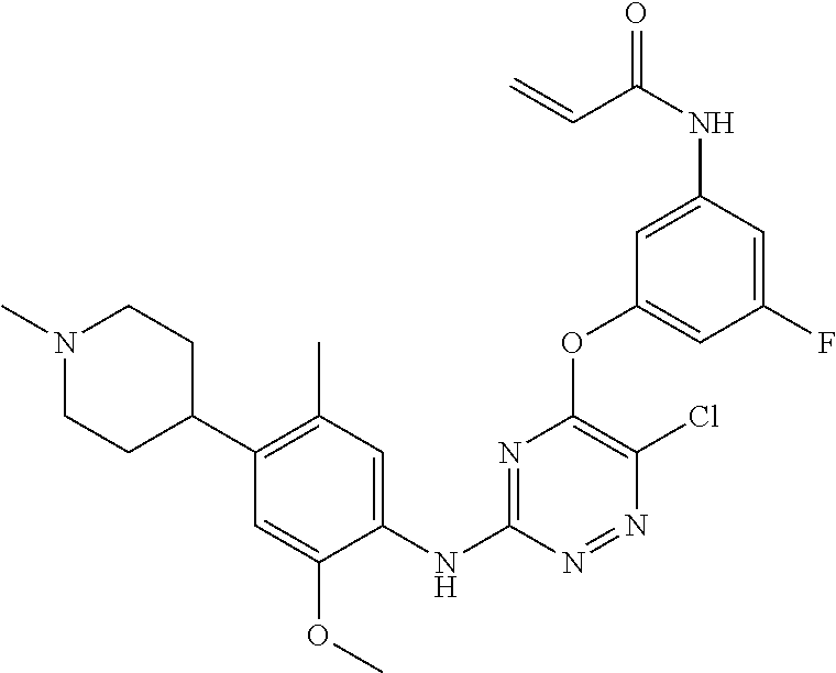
C1(OC2=C(Cl)N=NC(NC3=CC(C)=C(C4CCN(C)CC4)C=C3OC)=N2)=CC(F)=CC(NC(=O)C=C)=C1
